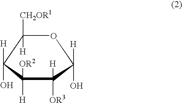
C1([H])([CH2OR1])C([H])(O)C([OR2])([H])C([H])([OR3])C([H])(O)O1
